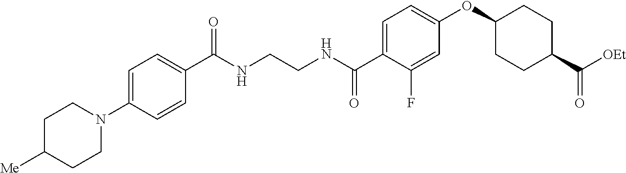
C1=C(N2CCC([Me])CC2)C=CC(C(NCCNC(C2=CC=C(OC3CCC(C([OEt])=O)CC3)C=C2F)=O)=O)=C1
